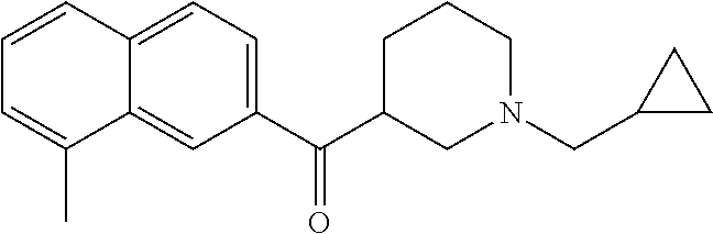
C1=CC2=CC=C(C(C3CN(CC4CC4)CCC3)=O)C=C2C(C)=C1
